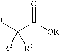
[1]C(C([OR])=O)([R2])[R3]
